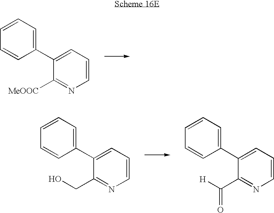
C1(C2=CC=CN=C2[MeOOC])=CC=CC=C1.C1(C2=CC=CN=C2CO)=CC=CC=C1.C1(C2=CC=CN=C2C([H])=O)=CC=CC=C1
